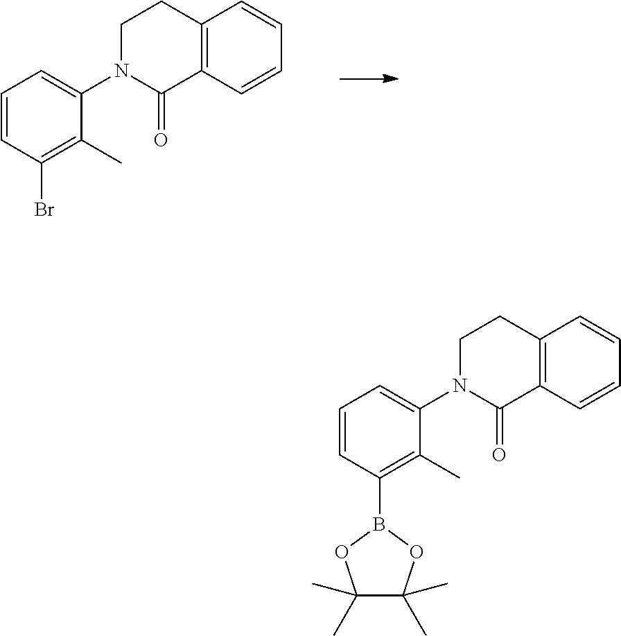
C1=CC(Br)=C(C)C(N2CCC3=C(C=CC=C3)C2=O)=C1.C1=CC(B2OC(C)(C)C(C)(C)O2)=C(C)C(N2CCC3=C(C=CC=C3)C2=O)=C1
